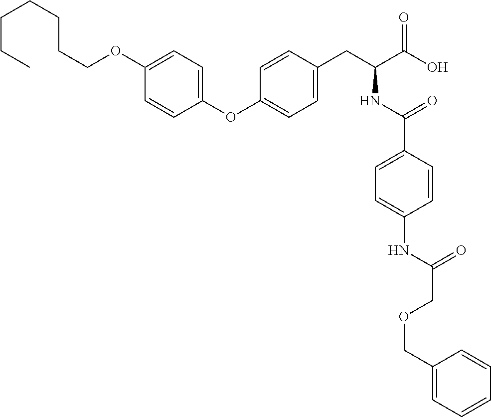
C1(OC2=CC=C(CC(C(O)=O)NC(C3=CC=C(NC(COCC4=CC=CC=C4)=O)C=C3)=O)C=C2)=CC=C(OCCCCCCC)C=C1
